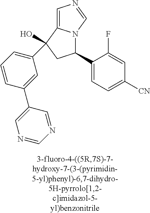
C1=C2N(C=N1)C(C1=CC=C([CN])C=C1F)CC2(O)C1=CC=CC(C2=CN=CN=C2)=C1
